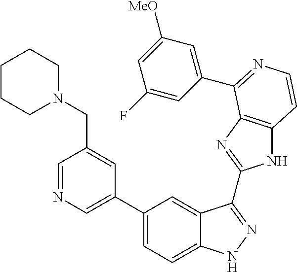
C1=C(C2=CC=C3C(=C2)C(C2=NC4=C(N2)C=CN=C4C2=CC([MeO])=CC(F)=C2)=NN3)C=C(CN2CCCCC2)C=N1
